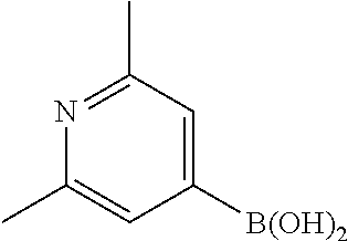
N1=C(C)C=C([B(OH)2])C=C1C
